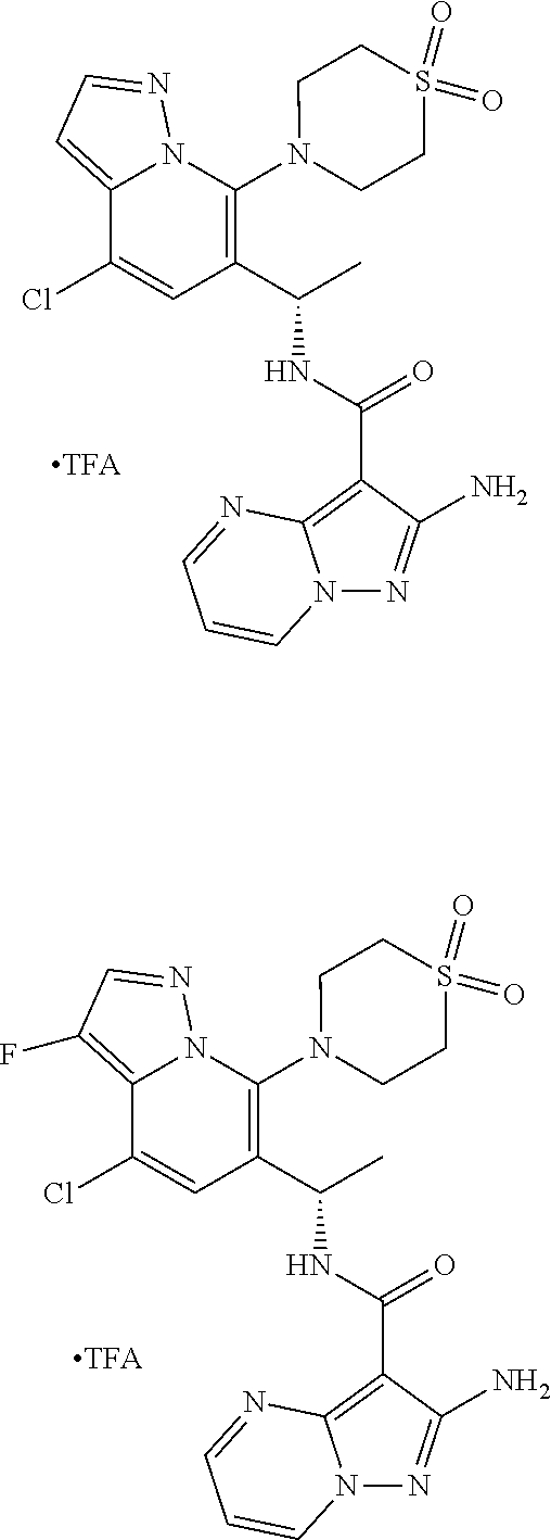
C12=CC=NN1C(N1CCS(=O)(=O)CC1)=C(C(NC(C1=C3N(N=C1N)C=CC=N3)=O)C)C=C2Cl.C12=C(F)C=NN1C(N1CCS(=O)(=O)CC1)=C(C(NC(C1=C3N(N=C1N)C=CC=N3)=O)C)C=C2Cl
